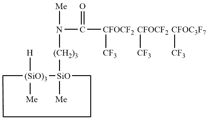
N(C(=O)[CFOCF2]([CF3])[CFOCF2]([CF3])[CFOC3F7][CF3])([Me])[(CH2)3][SiO]1([Me])[(SiO)3]([H])([Me])CCCC1
